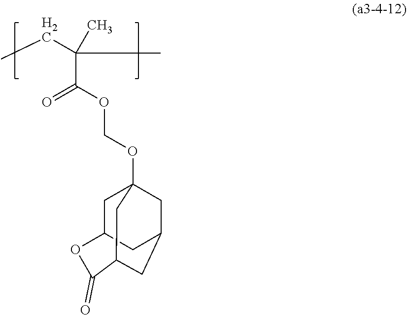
CC(C(OCOC12CC3CC(C1)CC(C2)C(=O)O3)=O)(C)CC
